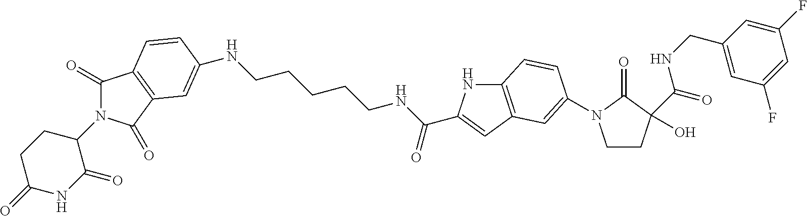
C1(=O)N(C2CCC(=O)NC2=O)C(=O)C2=C1C=CC(NCCCCCNC(=O)C1=CC3=C(N1)C=CC(N1CCC(O)(C(=O)NCC4=CC(F)=CC(F)=C4)C1=O)=C3)=C2
